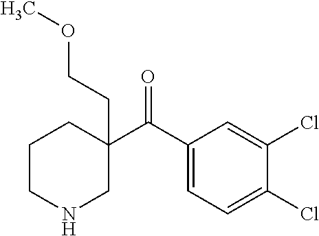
C1(C(C2=CC=C(Cl)C(Cl)=C2)=O)(CCOC)CCCNC1
